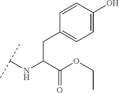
C(C(C(OCC)=O)NC(C)C)C1=CC=C(O)C=C1
